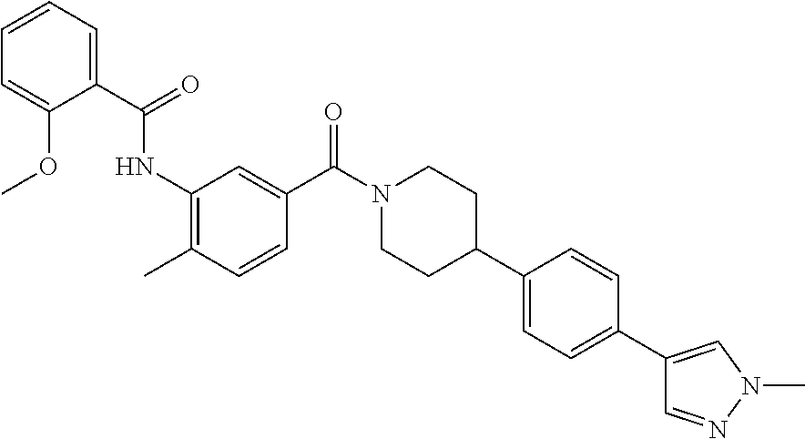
C1=CC=C(C(=O)NC2=C(C)C=CC(C(N3CCC(C4=CC=C(C5=CN(C)N=C5)C=C4)CC3)=O)=C2)C(OC)=C1
